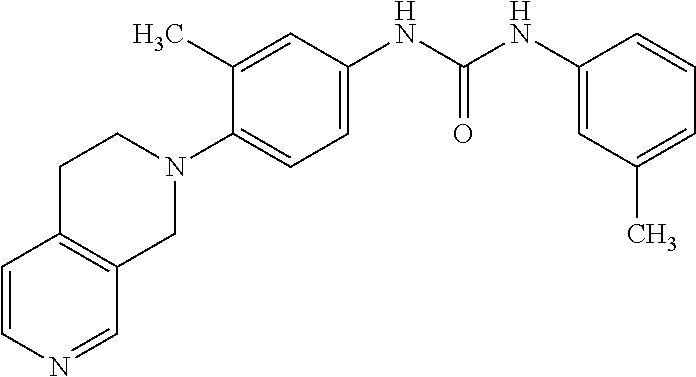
C1C2=C(CN(C3=CC=C(NC(NC4=CC(C)=CC=C4)=O)C=C3C)C1)C=NC=C2
